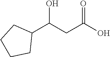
C1(C(CC(O)=O)O)CCCC1
